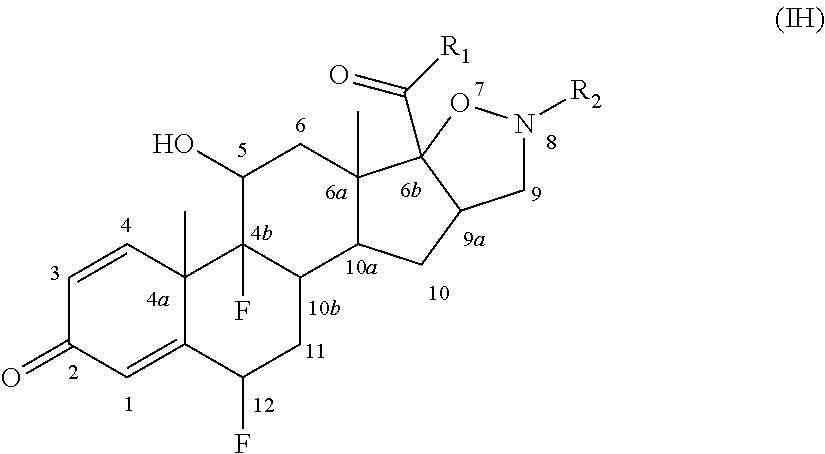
C1=CC2(C)C(=CC1=O)C(F)CC1C2(F)C(O)CC2(C)C1CC1CN([R2])OC21C([R1])=O
